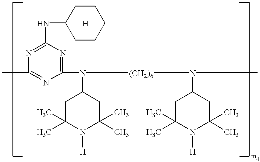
CC1=NC(N([(CH2)6]N(C)C2CC(C)(C)N([H])C(C)(C)C2)C2CC(C)(C)N([H])C(C)(C)C2)=NC(NC2CCCCC2)=N1
